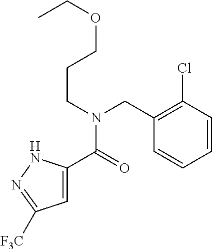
C1=C(C(=O)N(CCCOCC)CC2=C(Cl)C=CC=C2)NN=C1[F3C]
